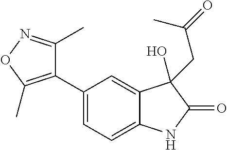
C1=C(C2=C(C)ON=C2C)C=C2C(=C1)NC(=O)C2(O)CC(=O)C
